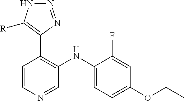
C1=CN=CC(NC2=CC=C(OC(C)C)C=C2F)=C1C1=C([R])NN=N1
